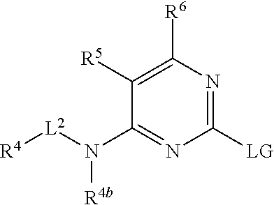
C1([LG])=NC([R6])=C([R5])C(N([L2][R4])[R4b])=N1
